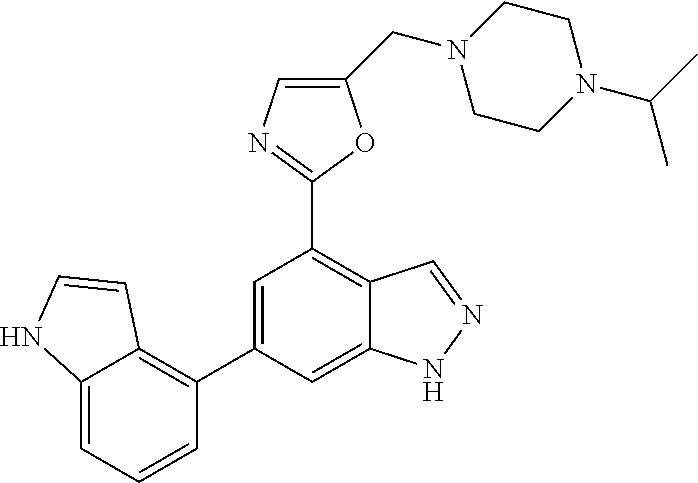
C12=CC=CC(C3=CC(C4=NC=C(CN5CCN(C(C)C)CC5)O4)=C4C(=C3)NN=C4)=C1C=CN2
